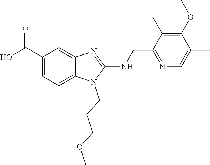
C1(C(=O)O)=CC=C2C(=C1)N=C(NCC1=NC=C(C)C(OC)=C1C)N2CCCOC
